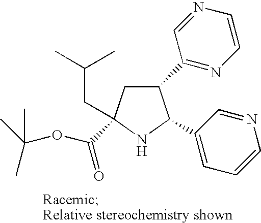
C1(C2=NC=CN=C2)CC(C(OC(C)(C)C)=O)(CC(C)C)NC1C1=CC=CN=C1
